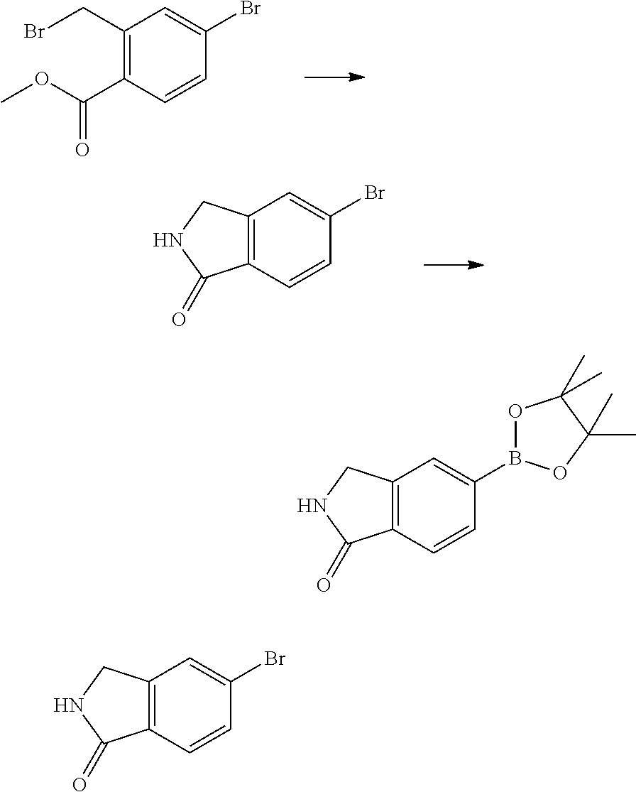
C1(CBr)=C(C(OC)=O)C=CC(Br)=C1.C12=C(C=CC(Br)=C1)C(=O)NC2.C12=C(C=CC(B3OC(C)(C)C(C)(C)O3)=C1)C(=O)NC2.C12=C(C=CC(Br)=C1)C(=O)NC2
